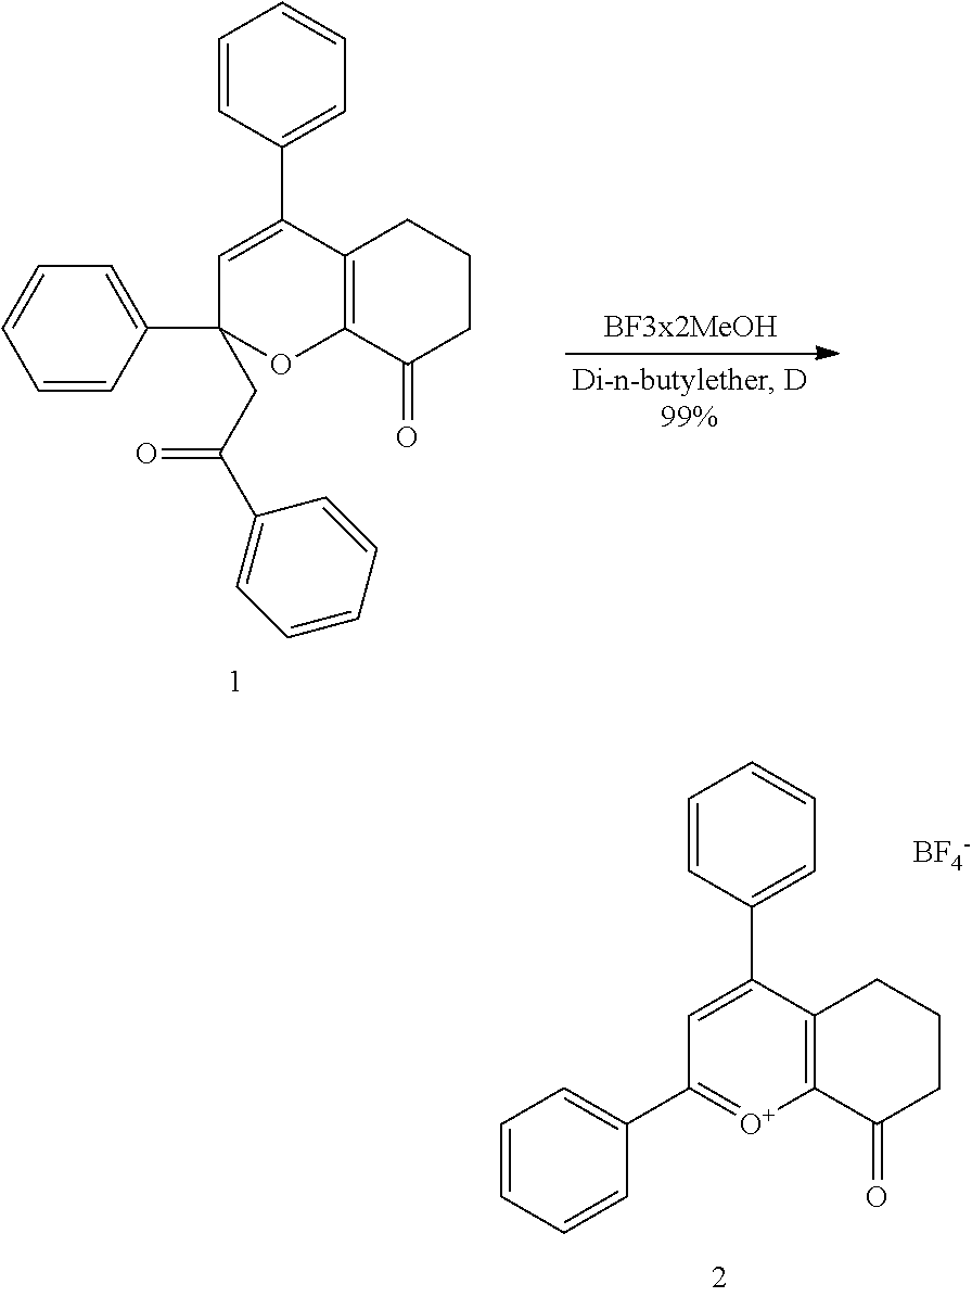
C1=C(C2=CC=CC=C2)C2=C(OC1(C1=CC=CC=C1)CC(C1=CC=CC=C1)=O)C(=O)CCC2.[BF4-].C1=C(C2=CC=CC=C2)C2=C([O+]=C1C1=CC=CC=C1)C(=O)CCC2
